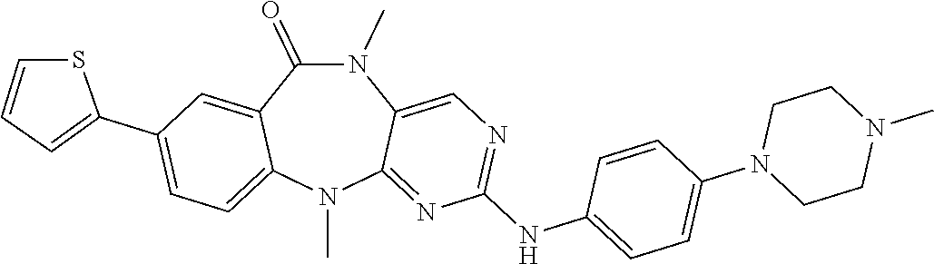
N1(C)C(=O)C2=CC(C3=CC=CS3)=CC=C2N(C)C2=NC(NC3=CC=C(N4CCN(C)CC4)C=C3)=NC=C12
